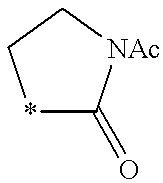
*1C(=O)[NAc]CC1
